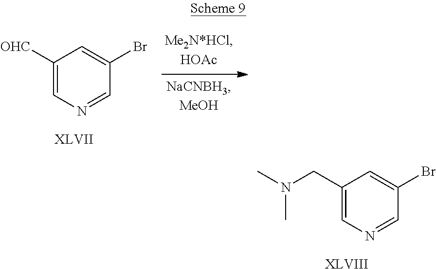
C1([OHC])=CN=CC(Br)=C1.[XLVII].C1(CN(C)C)=CN=CC(Br)=C1.[XLVIII]
